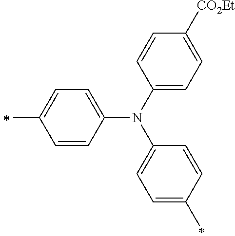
C1(C)=CC=C(N(C2=CC=C(C)C=C2)C2=CC=C([CO2Et])C=C2)C=C1
